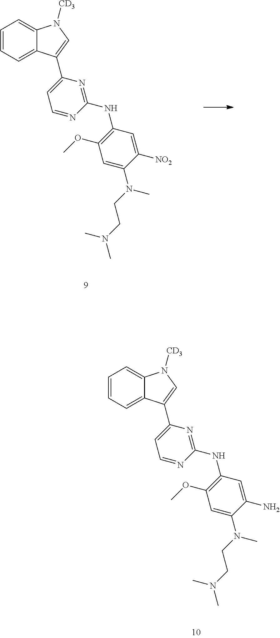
C1=CC=C2C(=C1)N([CD3])C=C2C1=CC=NC(NC2=C(OC)C=C(N(CCN(C)C)C)C(N)=C2)=N1.C1=CC=C2C(=C1)N([CD3])C=C2C1=CC=NC(NC2=C(OC)C=C(N(CCN(C)C)C)C([NO2])=C2)=N1
